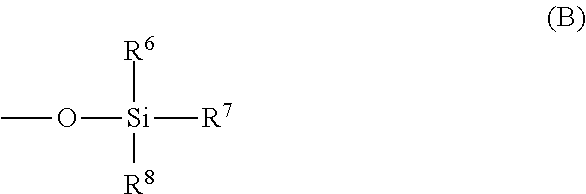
CO[Si]([R6])([R8])[R7]
